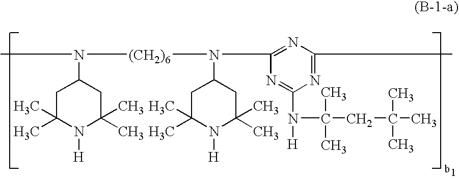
CN([(CH2)6]N(C1CC(C)(C)N([H])C(C)(C)C1)C1=NC(C)=NC(N([H])C(CC(C)(C)C)(C)C)=N1)C1CC(C)(C)N([H])C(C)(C)C1
